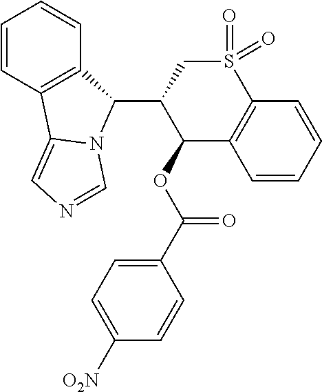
C1=CC2=C(C=C1)C(C1C(OC(C3=CC=C([O2N])C=C3)=O)C3=C(S(=O)(=O)C1)C=CC=C3)N1C2=CN=C1
